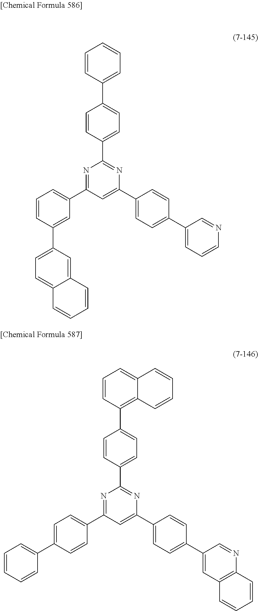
N1=C(C2=CC=CC(C3=CC=C4C(=C3)C=CC=C4)=C2)C=C(C2=CC=C(C3=CC=CN=C3)C=C2)N=C1C1=CC=C(C2=CC=CC=C2)C=C1.N1=C(C2=CC=C(C3=CC=CC=C3)C=C2)C=C(C2=CC=C(C3=CC4=C(N=C3)C=CC=C4)C=C2)N=C1C1=CC=C(C2=C3C(=CC=C2)C=CC=C3)C=C1
